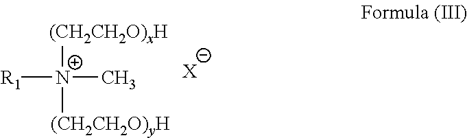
[R1][N+](C)([(CH2CH2O)xH])[(CH2CH2O)yH].[X]
